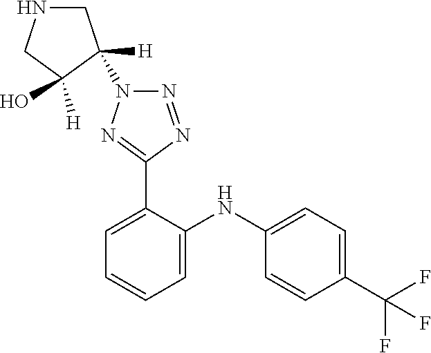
C1=C(NC2=CC=CC=C2C2=NN(C3([H])CNCC3(O)[H])N=N2)C=CC(C(F)(F)F)=C1
